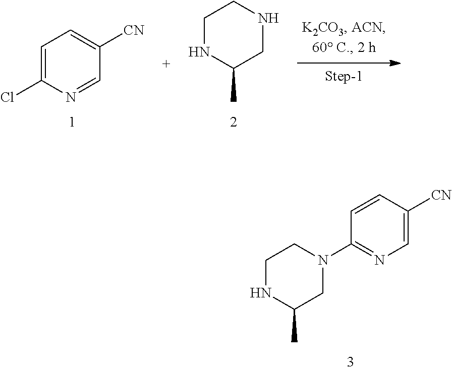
ClC1=CC=C([CN])C=N1.C1CNC(C)CN1.N1C(C)CN(C2=NC=C([CN])C=C2)CC1
